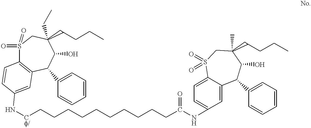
C12=C(C(C3=CC=CC=C3)C(O)C(CC)(CCCC)CS1(=O)=O)C=C(N[Cf/]CCCCCCCCCCC(NC1=CC=C3C(=C1)C(C1=CC=CC=C1)C(O)C(C)(CCCC)CS3(=O)=O)=O)C=C2
